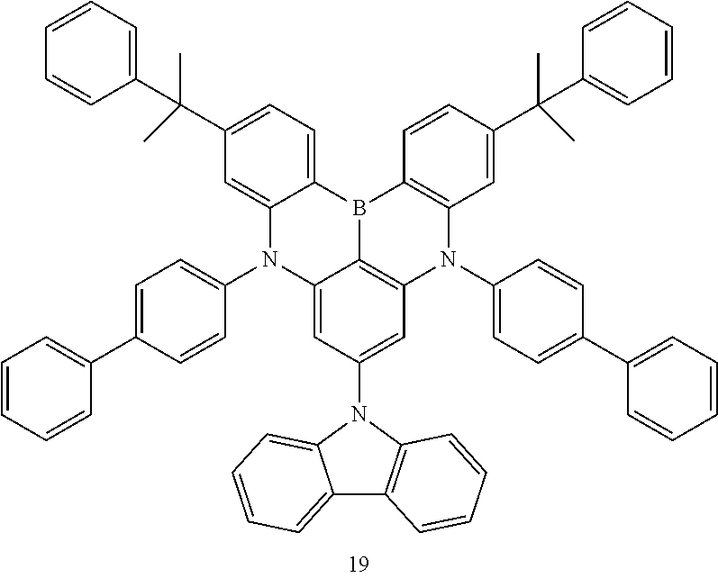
C12=C(N(C3=CC=C(C4=CC=CC=C4)C=C3)C3=C4B1C1=CC=C(C(C)(C5=CC=CC=C5)C)C=C1N(C1=CC=C(C5=CC=CC=C5)C=C1)C4=CC(N1C4=CC=CC=C4C4=C1C=CC=C4)=C3)C=C(C(C)(C1=CC=CC=C1)C)C=C2
